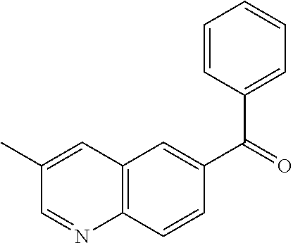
C12=C(C=CC(C(=O)C3=CC=CC=C3)=C1)N=CC(C)=C2
